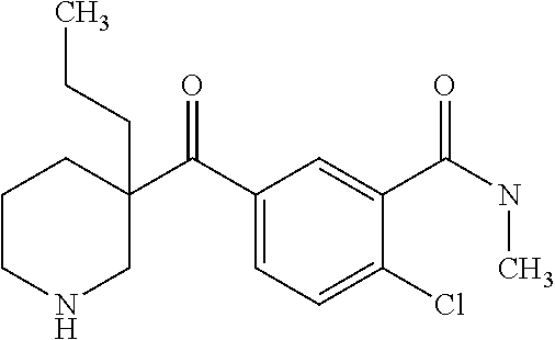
CCCC1(C(C2=CC=C(Cl)C(C(NC)=O)=C2)=O)CCCNC1
